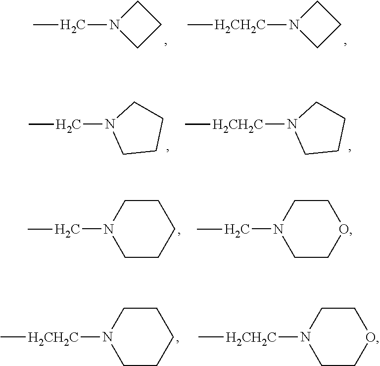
C1N(CC)CC1.C1N([H2CH2C]C)CC1.C1CN(CC)CC1.C1CN([H2CH2C]C)CC1.C1CN(CC)CCC1.C1CN(CC)CCO1.C1CN([H2CH2C]C)CCC1.C1CN([H2CH2C]C)CCO1
